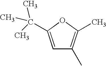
C1=C(C(C)(C)C)OC(C)=C1C
